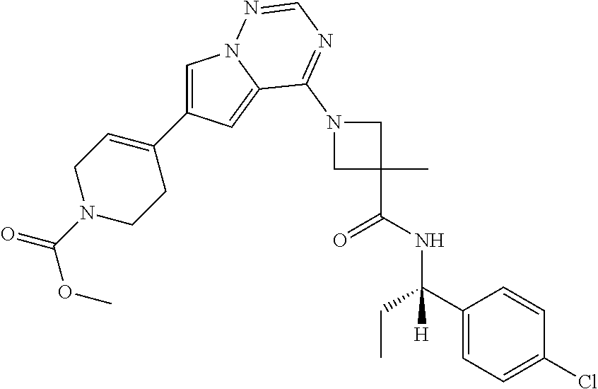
C1=C(C2=CCN(C(=O)OC)CC2)C=C2N1N=CN=C2N1CC(C)(C(NC(C2=CC=C(Cl)C=C2)(CC)[H])=O)C1
